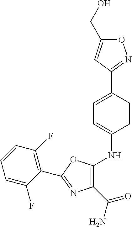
C1=CC(F)=C(C2=NC(C(N)=O)=C(NC3=CC=C(C4=NOC(CO)=C4)C=C3)O2)C(F)=C1
